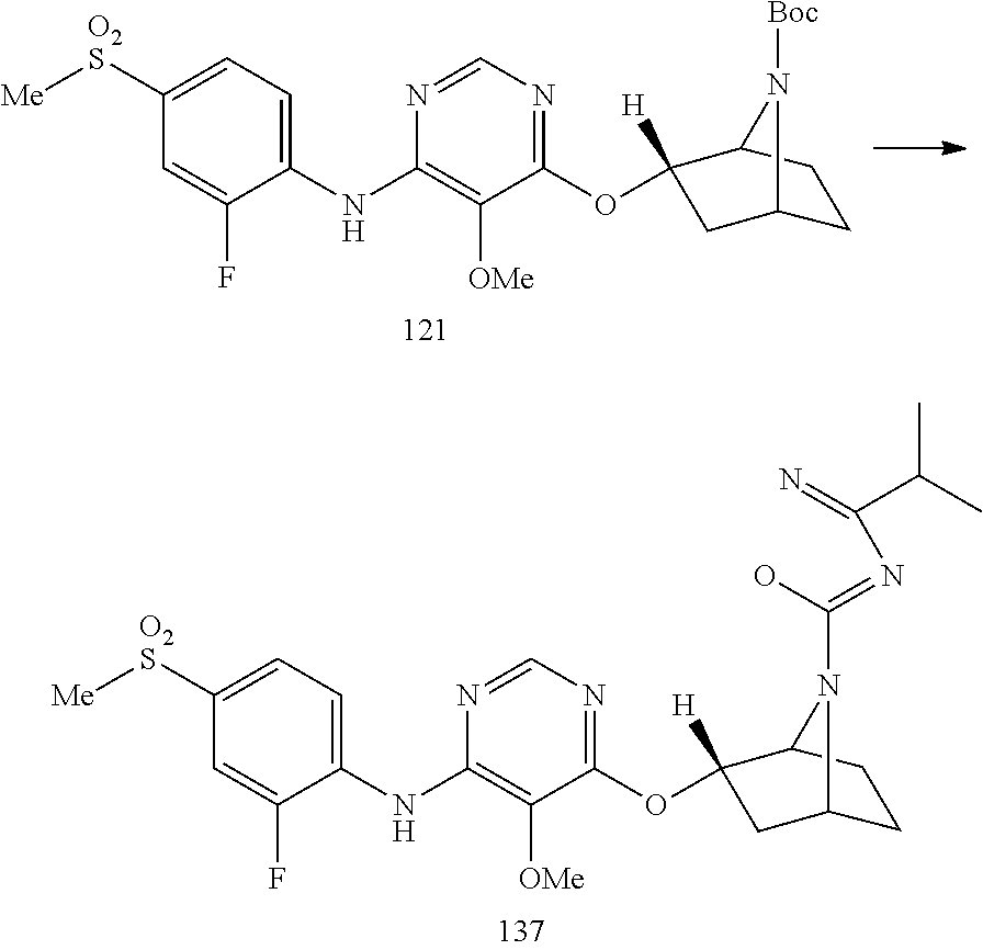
C1([O2S][Me])=CC=C(NC2=C([OMe])C(OC3([H])CC4CCC3N4[Boc])=NC=N2)C(F)=C1.C1([O2S][Me])=CC=C(NC2=C([OMe])C(OC3([H])CC4CCC3N4C(=NC(=N)C(C)C)O)=NC=N2)C(F)=C1
